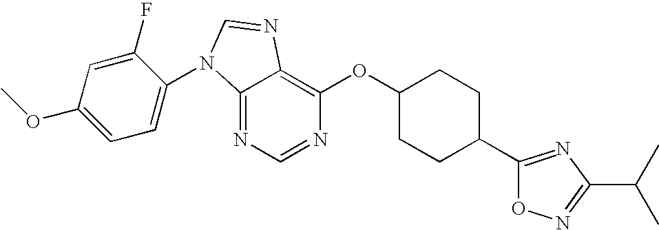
C12=NC=NC(OC3CCC(C4=NC(C(C)C)=NO4)CC3)=C1N=CN2C1=CC=C(OC)C=C1F
